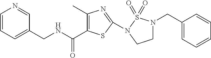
C(NCC1=CC=CN=C1)(=O)C1=C(C)N=C(N2S(=O)(=O)N(CC3=CC=CC=C3)CC2)S1
